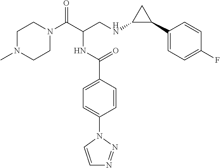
C1N(C)CCN(C(C(CNC2C(C3=CC=C(F)C=C3)C2)NC(C2=CC=C(N3C=CN=N3)C=C2)=O)=O)C1
